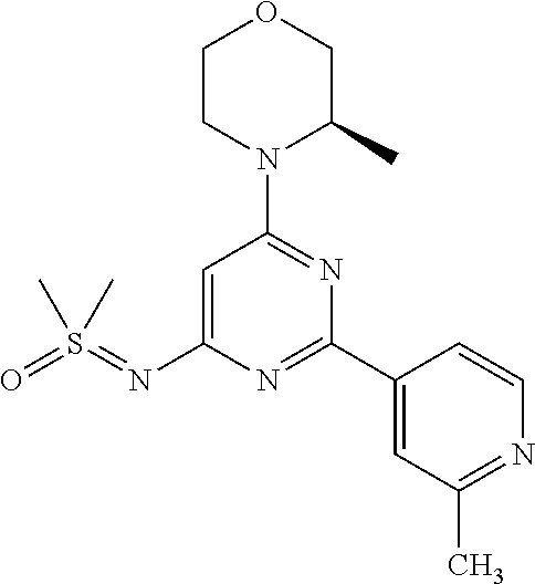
C1=C(N=S(=O)(C)C)N=C(C2=CC(C)=NC=C2)N=C1N1C(C)COCC1
